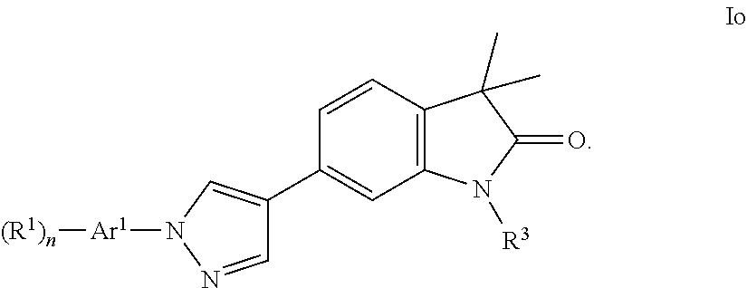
N1=CC(C2=CC3=C(C=C2)C(C)(C)C(=O)N3[R3])=CN1[Ar1][(R1)n]
